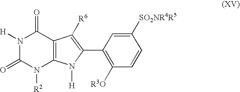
N1([H])C(=O)N([R2])C2=C(C1=O)C([R6])=C(C1=C([R3O])C=CC([SO2NR4R5])=C1)N2[H]
